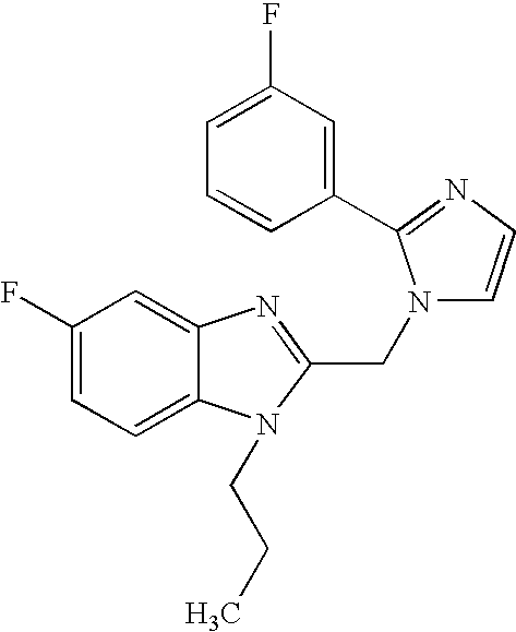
C1(F)=CC=C2C(=C1)N=C(CN1C=CN=C1C1=CC(F)=CC=C1)N2CCC
